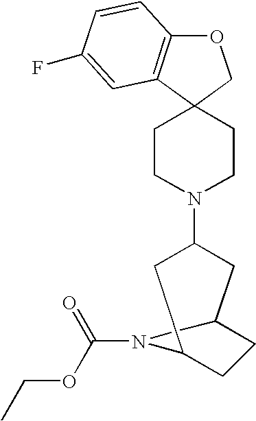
O1C2=C(C3(C1)CCN(C1CC4CCC(C1)N4C(=O)OCC)CC3)C=C(F)C=C2
